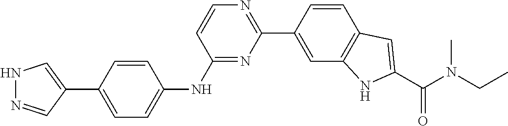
C1=C(C2=CNN=C2)C=CC(NC2=NC(C3=CC4=C(C=C3)C=C(C(=O)N(CC)C)N4)=NC=C2)=C1
